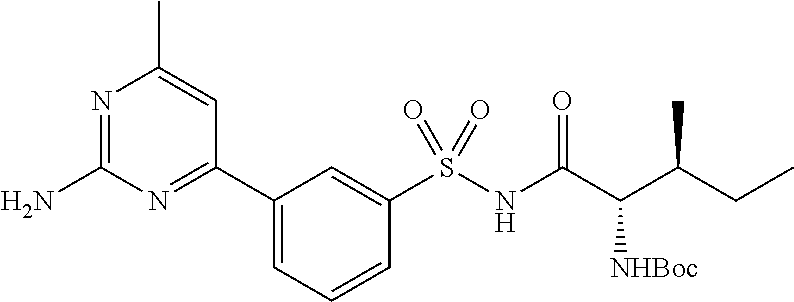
N1=C(N)N=C(C2=CC=CC(S(NC(C(C(CC)C)[NHBoc])=O)(=O)=O)=C2)C=C1C
